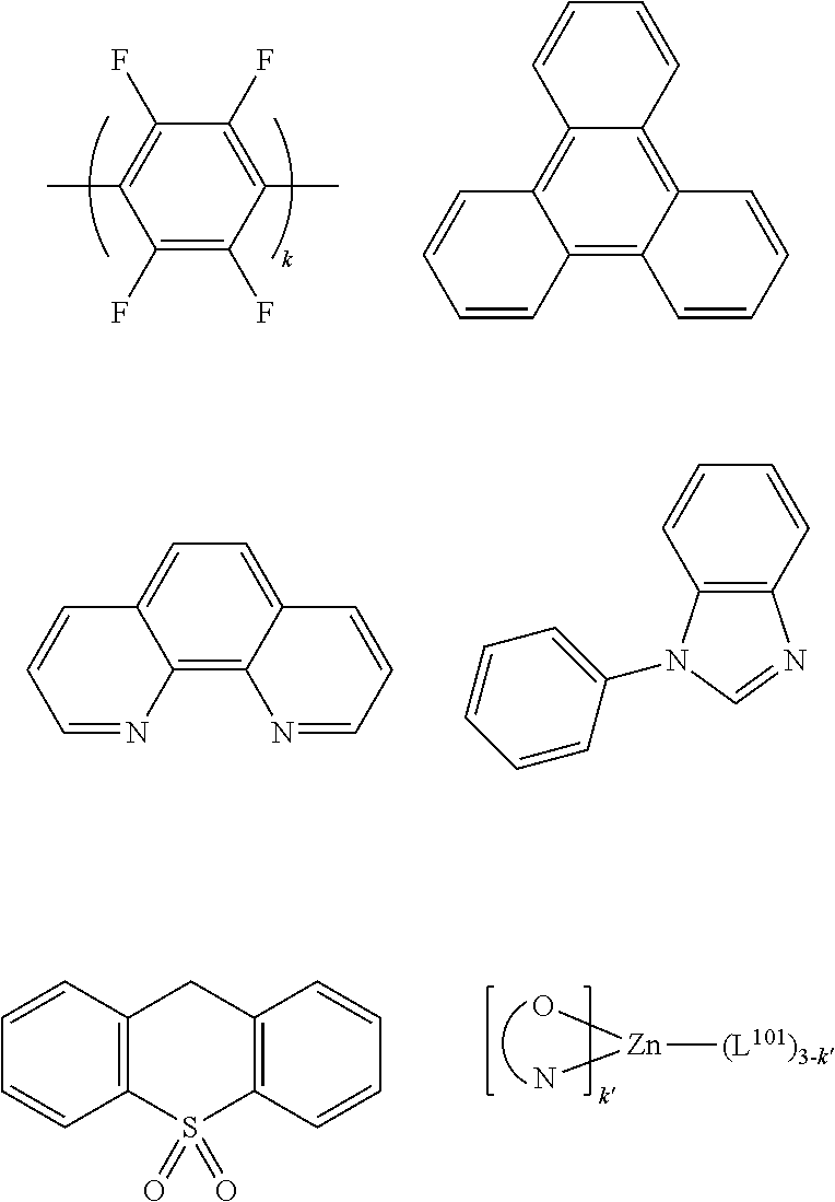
C1(F)=C(F)C(C)=C(F)C(F)=C1C.C12=C3C(=C4C(=C1C=CC=C2)C=CC=C4)C=CC=C3.C12=C3C(=CC=C1C=CC=N2)C=CC=N3.C12=C(C=CC=C1)N=CN2C1=CC=CC=C1.[Zn]([(L101)3-k])(O)N.C12=C(S(=O)(=O)C3=C(C1)C=CC=C3)C=CC=C2
